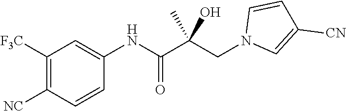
C1=CC([NC])=C([F3C])C=C1NC(C(CN1C=C([CN])C=C1)(C)O)=O
